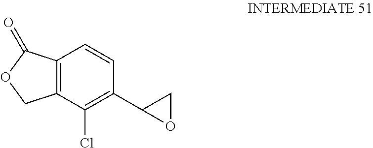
C1(C2OC2)=C(Cl)C2=C(C=C1)C(=O)OC2
